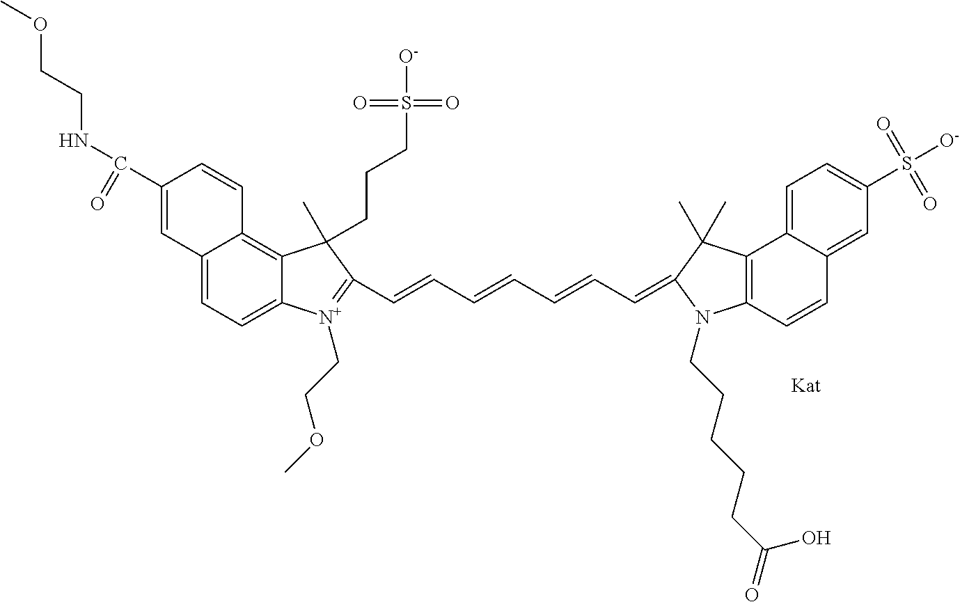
C12=CC=C3C(=C1C=CC(C(NCCOC)=O)=C2)C(CCCS(=O)(=O)[O-])(C)C(C=CC=CC=CC=C1C(C)(C)C2=C(C=CC4=CC(S([O-])(=O)=O)=CC=C42)N1CCCCCC(=O)O)=[N+]3CCOC
